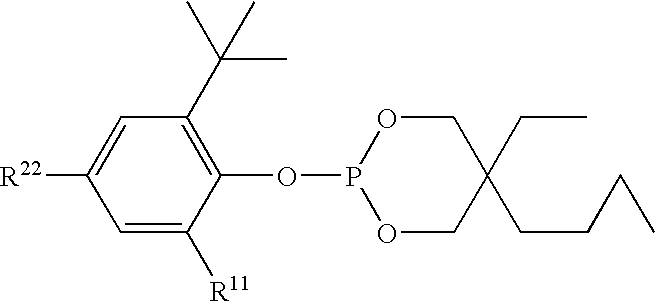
C1=C([R11])C(OP2OCC(CCCC)(CC)CO2)=C(C(C)(C)C)C=C1[R22]
